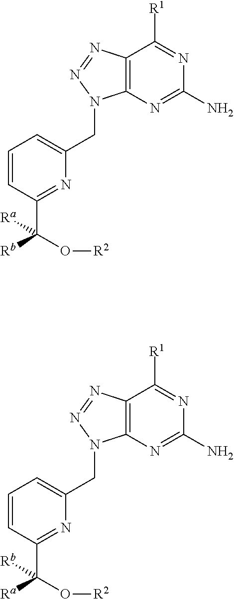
C12=C(N=C(N)N=C1[R1])N(CC1=CC=CC(C([Rb])(O[R2])[Ra])=N1)N=N2.C12=C(N=C(N)N=C1[R1])N(CC1=CC=CC(C([Ra])(O[R2])[Rb])=N1)N=N2
